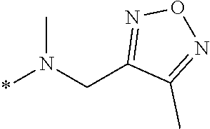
C1(CN(*)C)=NON=C1C
